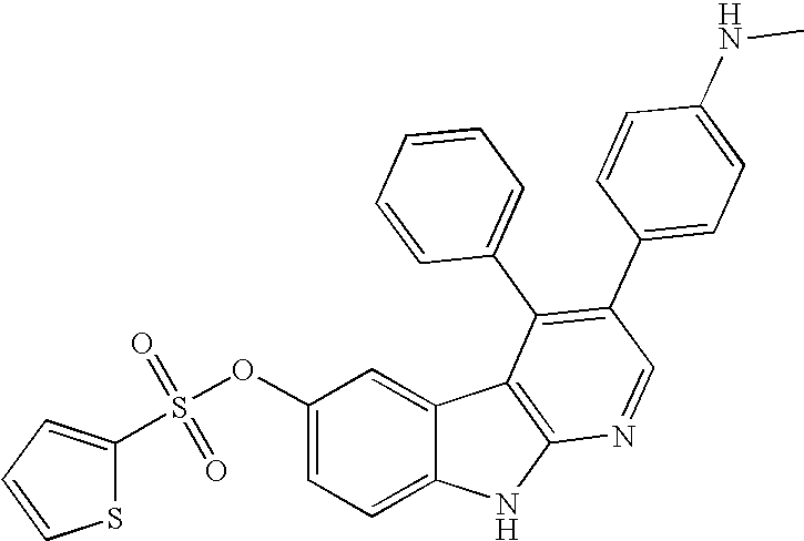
S1C(S(OC2=CC=C3C(=C2)C2=C(N3)N=CC(C3=CC=C(NC)C=C3)=C2C2=CC=CC=C2)(=O)=O)=CC=C1
